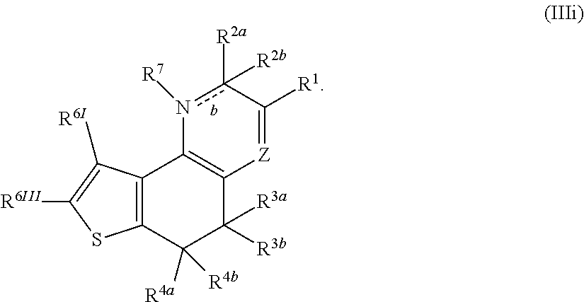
C12=C(C([R4a])([R4b])C([R3a])([R3b])C3=C1n([R7])c([R2a])([R2b])C([R1])=[Z]3)SC([R6III])=C2[R6I]
